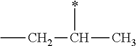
CCC(C)*
